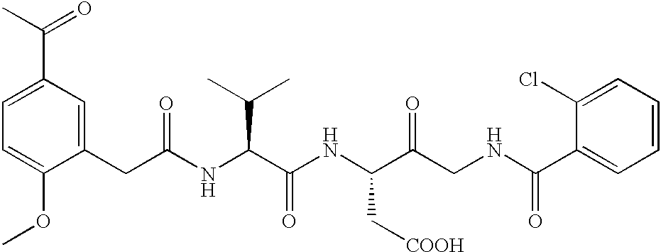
C1=C(OC)C(CC(NC(C(NC(C(CNC(=O)C2=CC=CC=C2Cl)=O)C[COOH])=O)C(C)C)=O)=CC(C(C)=O)=C1
